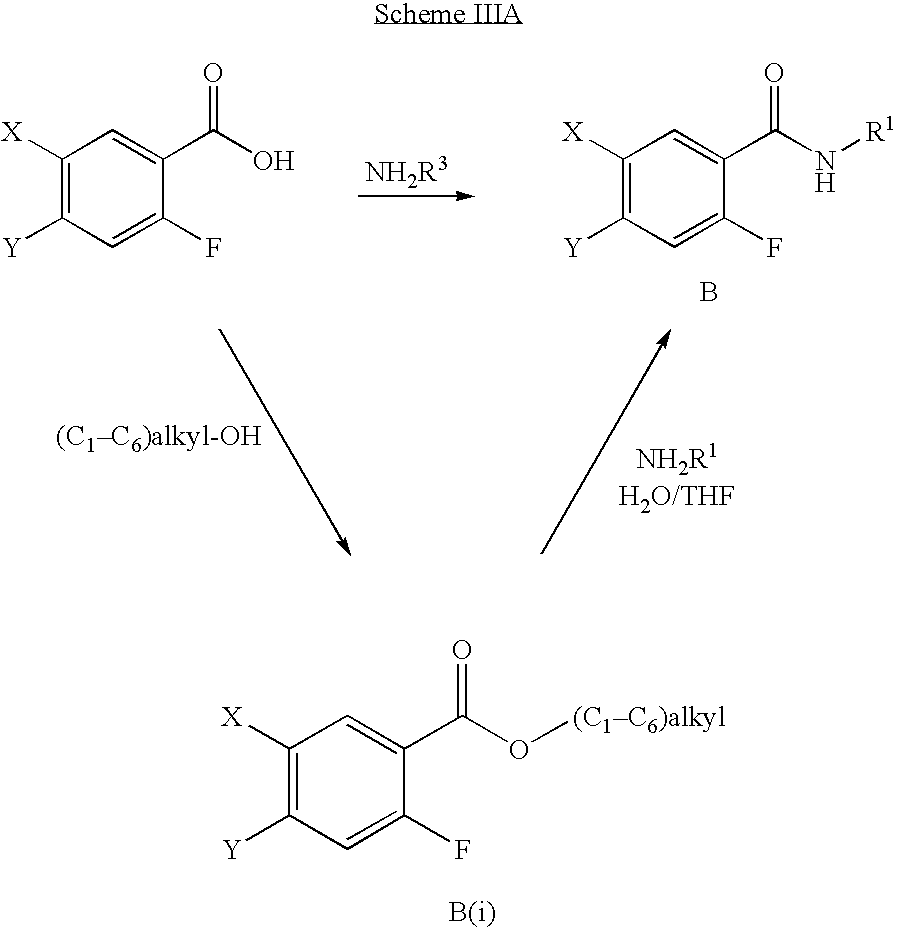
C1([X])=C([Y])C=C(F)C(C(O)=O)=C1.C1([X])=C([Y])C=C(F)C(C(N[R1])=O)=C1.B.C1([X])=C([Y])C=C(F)C(C(O[(C1C6)alkyl])=O)=C1
